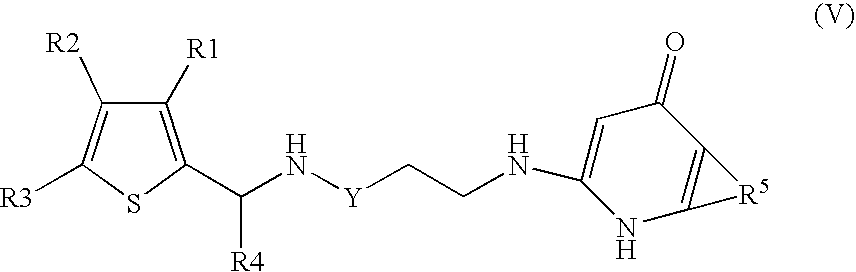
C1([R1])=C(C(N[Y]CCNC2=CC(=O)C3=C(N2)[R5]3)[R4])SC([R3])=C1[R2]
